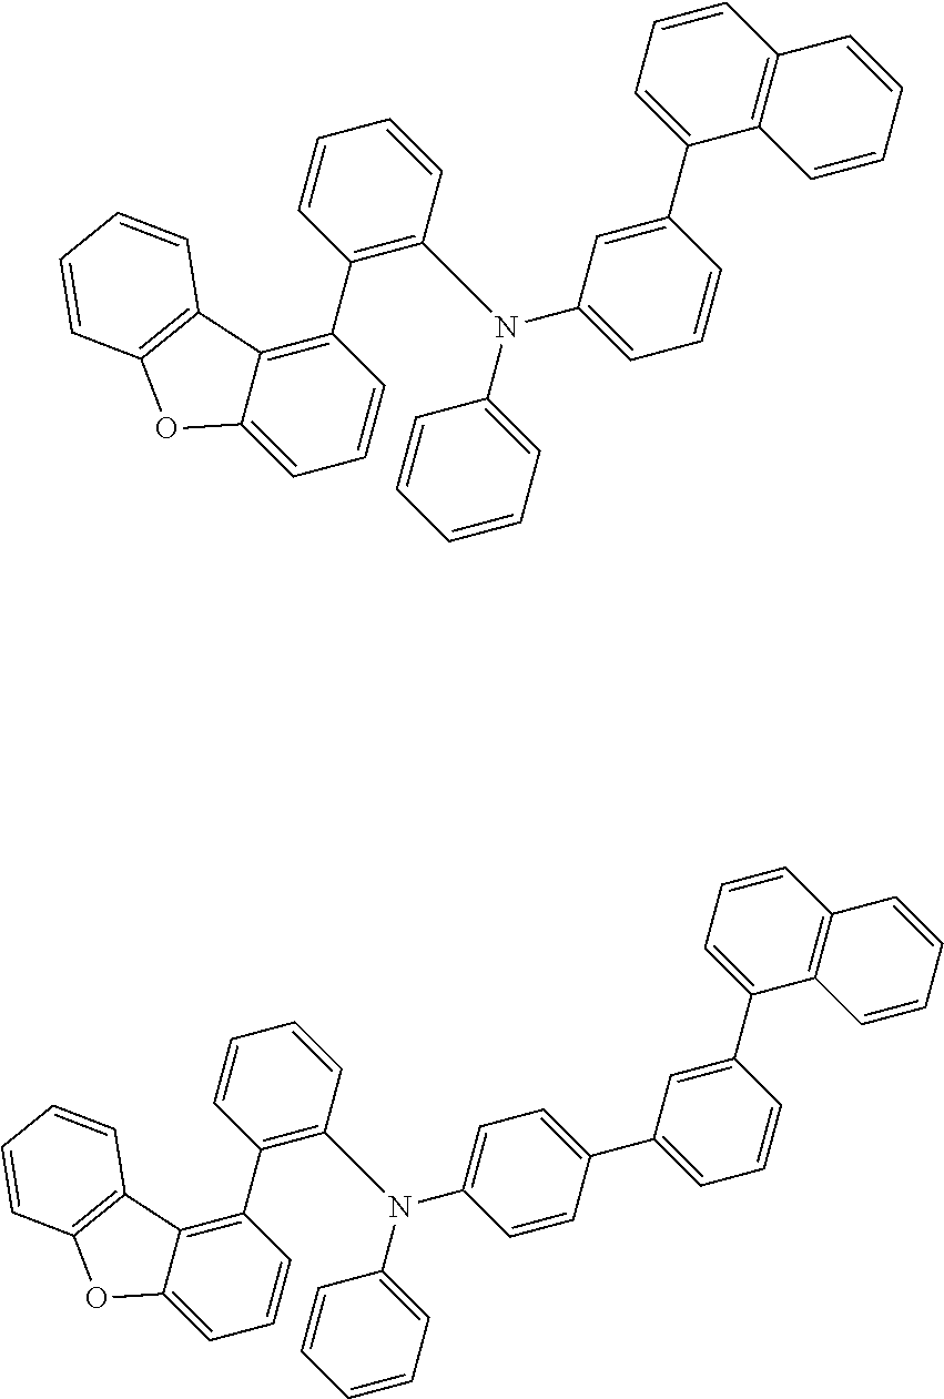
C1=CC=CC=C1N(C1=CC=CC(C2=CC=CC3=C2C=CC=C3)=C1)C1=C(C2=C3C(=CC=C2)OC2=C3C=CC=C2)C=CC=C1.C1=CC=CC=C1N(C1=CC=C(C2=CC=CC(C3=CC=CC4=C3C=CC=C4)=C2)C=C1)C1=C(C2=C3C(=CC=C2)OC2=C3C=CC=C2)C=CC=C1
